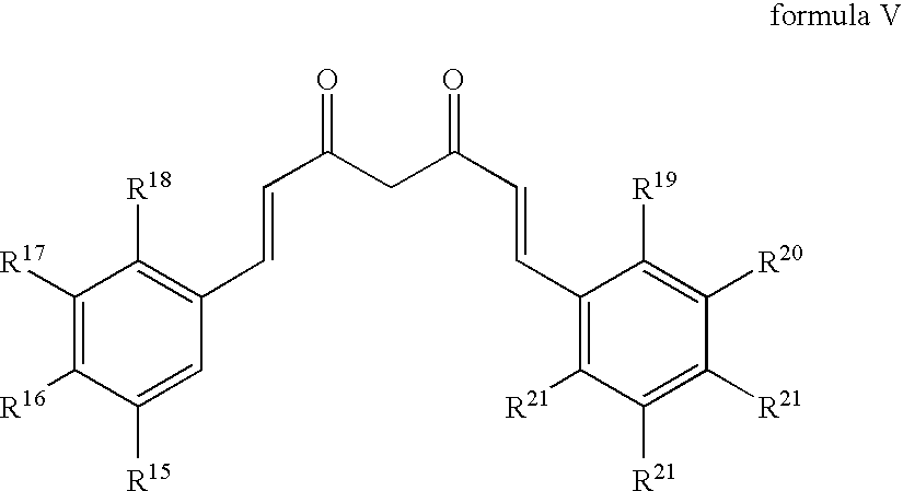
C1([R17])=C([R16])C([R15])=CC(C=CC(=O)CC(C=CC2=C([R21])C([R21])=C([R21])C([R20])=C2[R19])=O)=C1[R18]
